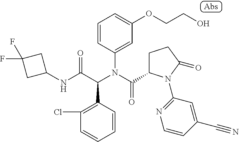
C1(NC(C(N(C(=O)C2CCC(=O)N2C2=NC=CC(C#N)=C2)C2=CC(OCCO)=CC=C2)C2=C(Cl)C=CC=C2)=O)CC(F)(F)C1
